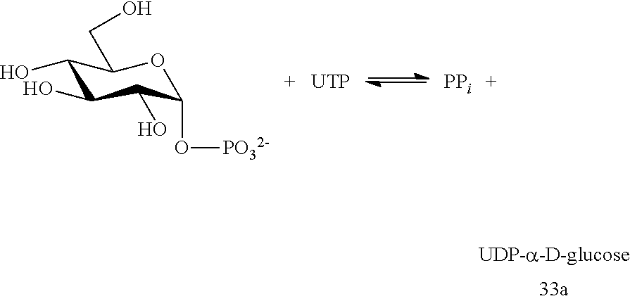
C1(O)C(O)C(O)C(O[PO32-])OC1CO.[UTP].[PPi]
